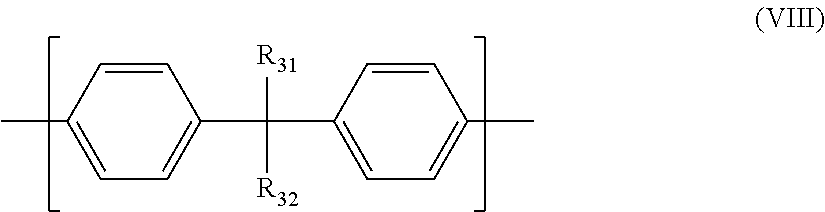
C1(C(C2=CC=C(C)C=C2)([R31])[R32])=CC=C(C)C=C1
